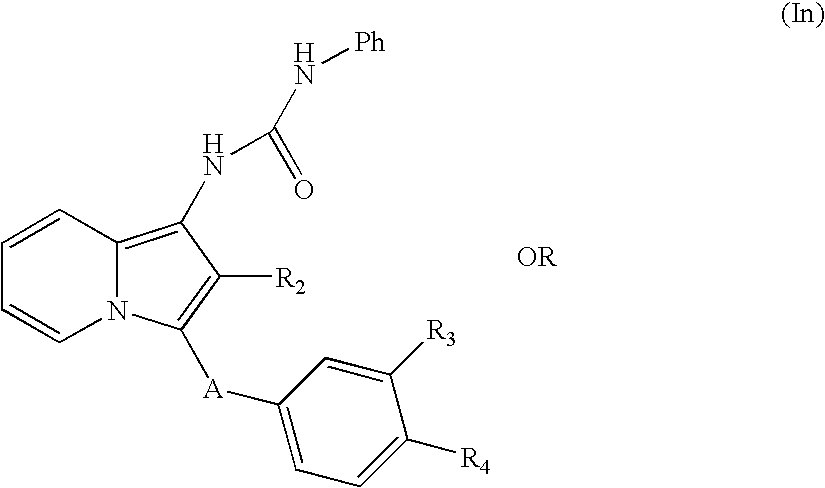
C1=CC2=C(NC(N[Ph])=O)C([R2])=C([A]C3=CC=C([R4])C([R3])=C3)N2C=C1
